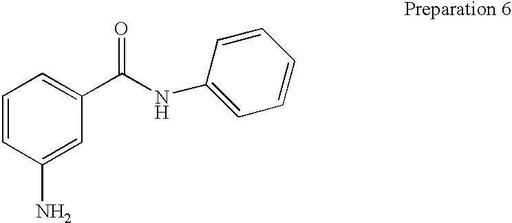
C1=CC(N)=CC(C(NC2=CC=CC=C2)=O)=C1
